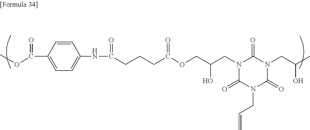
C(C1=CC=C(NC(CCCC(OCC(CN2C(=O)N(CC=C)C(=O)N(CC(C)O)C2=O)O)=O)=O)C=C1)(OC)=O
